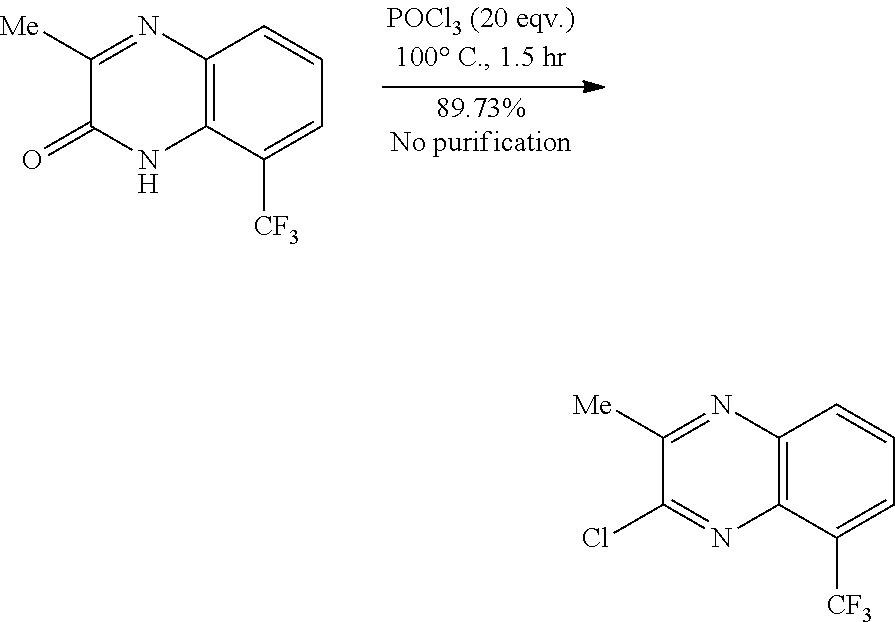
C1([Me])=NC2=C(N=C1Cl)C([CF3])=CC=C2.C1([Me])=NC2=C(NC1=O)C([CF3])=CC=C2
